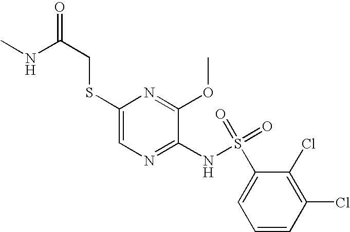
C1(SCC(NC)=O)=CN=C(NS(C2=CC=CC(Cl)=C2Cl)(=O)=O)C(OC)=N1
